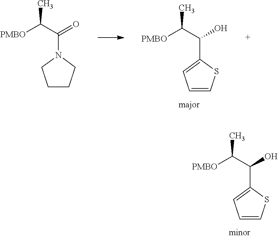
C1(C(C([PMBO])C)O)=CC=CS1.C1(C(C([PMBO])C)O)=CC=CS1.[PMBO]C(C(=O)N1CCCC1)C
